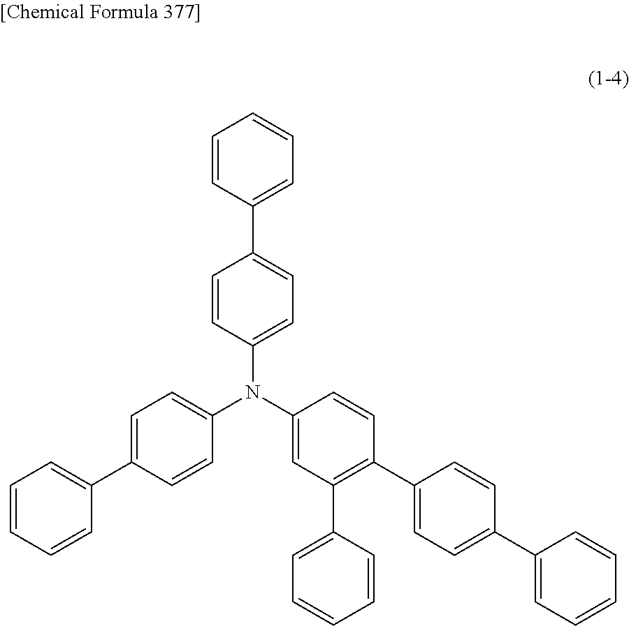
C1=CC(N(C2=CC=C(C3=CC=CC=C3)C=C2)C2=CC=C(C3=CC=CC=C3)C=C2)=CC(C2=CC=CC=C2)=C1C1=CC=C(C2=CC=CC=C2)C=C1
